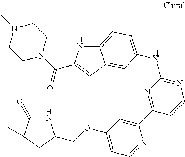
C12=CC=C(NC3=NC=CC(C4=CC(OCC5NC(=O)C(C)(C)C5)=CC=N4)=N3)C=C1C=C(C(N1CCN(C)CC1)=O)N2
